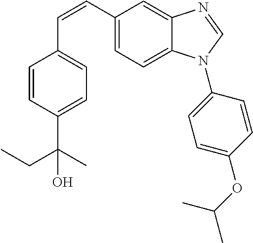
C(=CC1=CC=C2C(=C1)N=CN2C1=CC=C(OC(C)C)C=C1)C1=CC=C(C(C)(CC)O)C=C1
